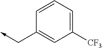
C1=CC=C([CF3])C=C1C->C
